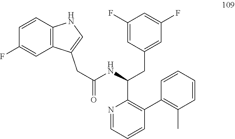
N1=CC=CC(C2=C(C)C=CC=C2)=C1C(NC(=O)CC1=CNC2=C1C=C(F)C=C2)CC1=CC(F)=CC(F)=C1
